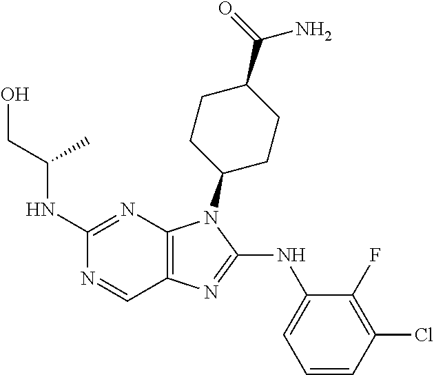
C1(NC(CO)C)=NC2=C(C=N1)N=C(NC1=CC=CC(Cl)=C1F)N2C1CCC(C(=O)N)CC1
